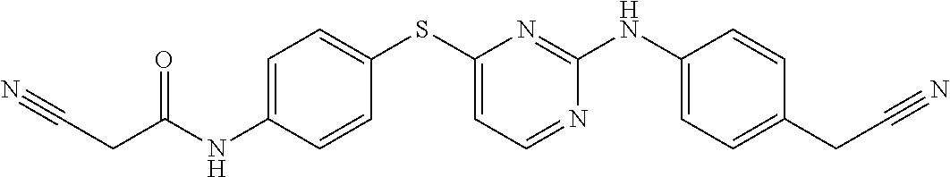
C(CC(NC1=CC=C(SC2=CC=NC(NC3=CC=C(CC#N)C=C3)=N2)C=C1)=O)#N
